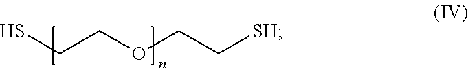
SCCOCC[SH]
